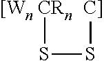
S(S[C]])[CRn].[[Wn]
